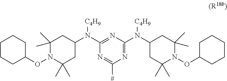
C1(C)(C)N(OC2CCCCC2)C(C)(C)CC(N(C2=NC(N(C3CC(C)(C)N(OC4CCCCC4)C(C)(C)C3)[C4H9])=NC([#])=N2)[C4H9])C1
